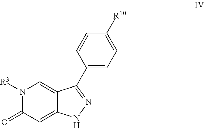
N1([R3])C(=O)C=C2C(=C1)C(C1=CC=C([R10])C=C1)=NN2
